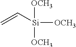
[OCH3][Si]([OCH3])(C=C)[OCH3]
